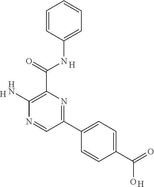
C1=C(NC(C2=C(N)N=CC(C3=CC=C(C(=O)O)C=C3)=N2)=O)C=CC=C1.[H].[H].[H]
